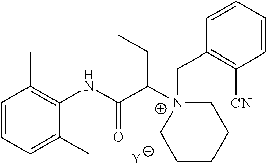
[Y].C1=CC=C(C)C(NC(C([N+]2(CC3=C([CN])C=CC=C3)CCCCC2)CC)=O)=C1C
